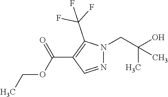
N1=CC(C(OCC)=O)=C(C(F)(F)F)N1CC(O)(C)C
